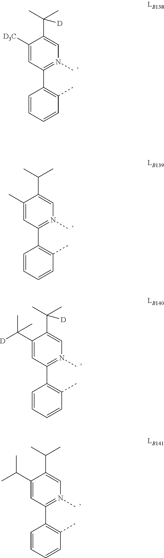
C1=CC(C)=C(C2=N(C)C=C(C(C)(C)[D])C([D3C])=C2)C=C1.C1=CC(C)=C(C2=N(C)C=C(C(C)C)C(C)=C2)C=C1.C1=CC(C)=C(C2=N(C)C=C(C(C)(C)[D])C(C(C)([D])C)=C2)C=C1.C1=CC(C)=C(C2=N(C)C=C(C(C)C)C(C(C)C)=C2)C=C1
